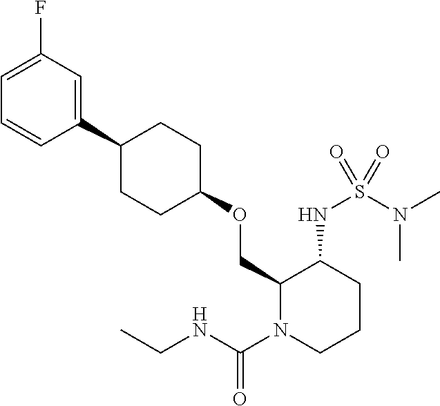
C1(C2CCC(OCC3N(C(NCC)=O)CCCC3NS(N(C)C)(=O)=O)CC2)=CC(F)=CC=C1
